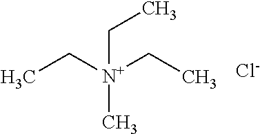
CC[N+](CC)(C)CC.[Cl-]
